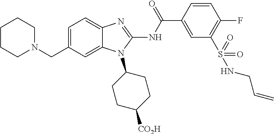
C1CCN(CC2=CC=C3C(=C2)N(C2CCC([CO2H])CC2)C(NC(C2=CC(S(NCC=C)(=O)=O)=C(F)C=C2)=O)=N3)CC1
